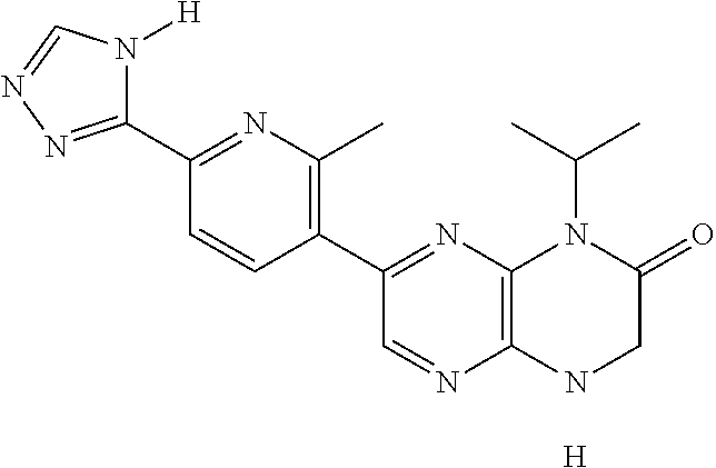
[H].C12=C(NCC(=O)N1C(C)C)N=CC(C1=C(C)N=C(C3=NN=CN3[H])C=C1)=N2
